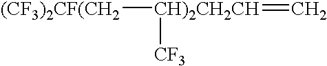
[(CF3)2CF(CH2][CH)2CH2CH]([CF3])=C
